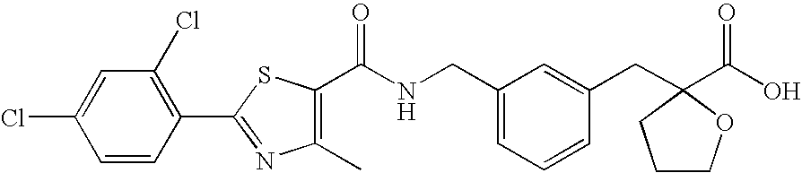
C1=CC(C2=NC(C)=C(C(NCC3=CC=CC(CC4(C(O)=O)OCCC4)=C3)=O)S2)=C(Cl)C=C1Cl
